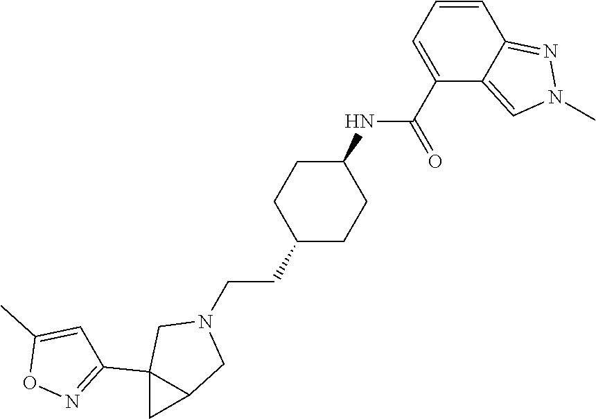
C1(C(=O)NC2CCC(CCN3CC4(C5=NOC(C)=C5)C(C3)C4)CC2)=CC=CC2=NN(C)C=C12
